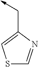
C(->C)C1=CSC=N1
